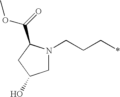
C1N(CCC*)C(C(=O)OC)CC1O
